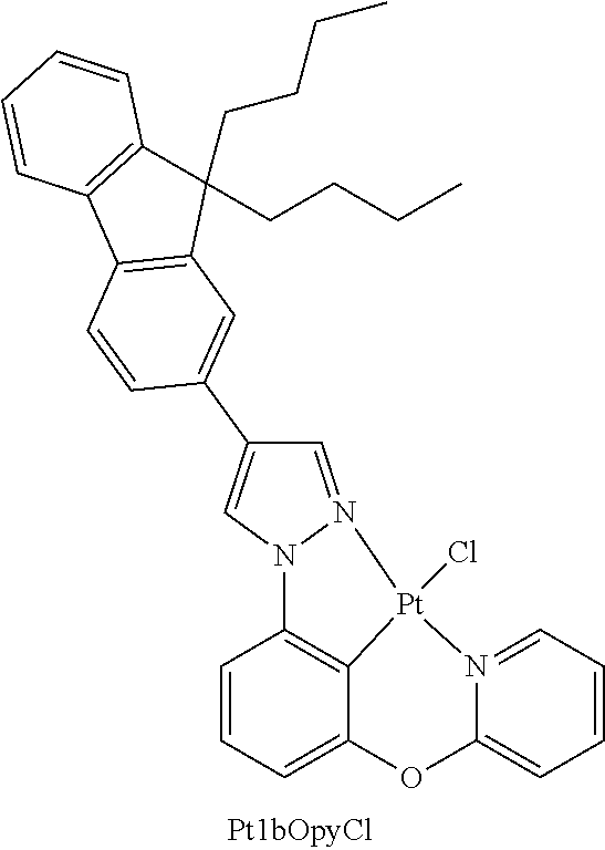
C1=CC=C2C3=C1N1N(=CC(C4=CC5=C(C=C4)C4=C(C5(CCCC)CCCC)C=CC=C4)=C1)[Pt]3(Cl)N1=CC=CC=C1O2
